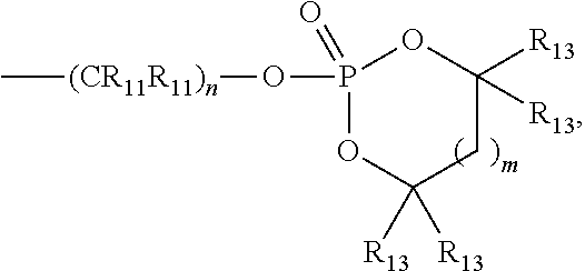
C[(CR11R11)n]OP1(=O)OC([R13])([R13])CC([R13])([R13])O1
